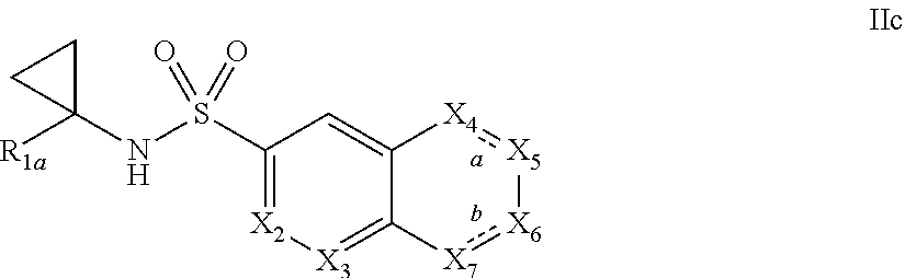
C12=CC(S(NC3([R1a])CC3)(=O)=O)=[X2][X3]=C1[X7]:[X6][X5]:[X4]2
